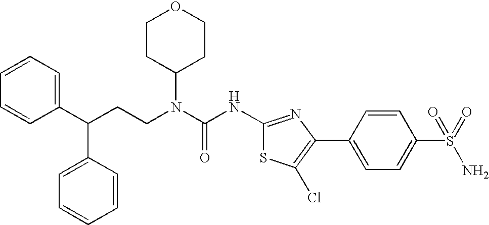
C1(C(CCN(C(NC2=NC(C3=CC=C(S(=O)(N)=O)C=C3)=C(Cl)S2)=O)C2CCOCC2)C2=CC=CC=C2)=CC=CC=C1
